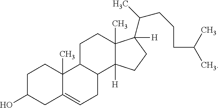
C1C(O)CC2=CCC3C(C2(C)C1)CCC1(C)C3([H])CCC1([H])C(C)CCCC(C)C
